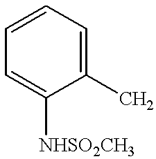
C1=CC=C([NHSO2CH3])C(C)=C1
